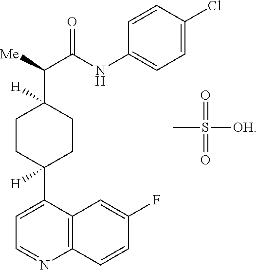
C1=C(C2([H])CCC(C([Me])C(NC3=CC=C(Cl)C=C3)=O)([H])CC2)C2=C(N=C1)C=CC(F)=C2.CS(=O)(=O)[OH]
